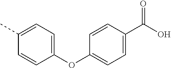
O(C1=CC=C(C(O)=O)C=C1)C1=CC=C(C)C=C1
